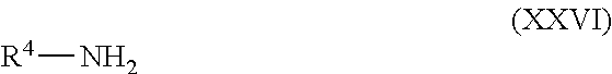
[R4]N
